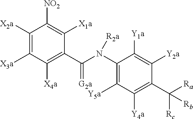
C1([X4a])=C(C(N(C2=C([Y5a])C([Y4a])=C(C([Ra])([Rc])[Rb])C([Y2a])=C2[Y1a])[R2a])=[G2a])C([X1a])=C([NO2])C([X2a])=C1[X3a]
